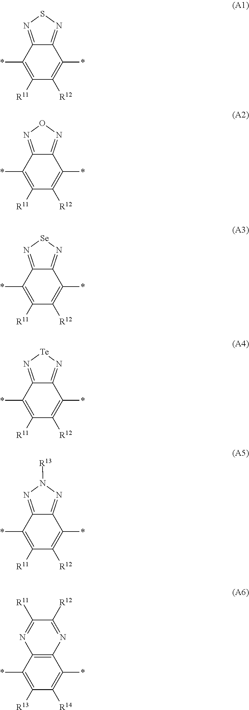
C12=NSN=C1C(*)=C([R11])C([R12])=C2*.C12=NON=C1C(*)=C([R11])C([R12])=C2*.C12=N[Se]N=C1C(*)=C([R11])C([R12])=C2*.C12=N[Te]N=C1C(*)=C([R11])C([R12])=C2*.C12=NN([R13])N=C1C(*)=C([R11])C([R12])=C2*.C12=C(C(*)=C([R13])C([R14])=C1*)N=C([R11])C([R12])=N2
